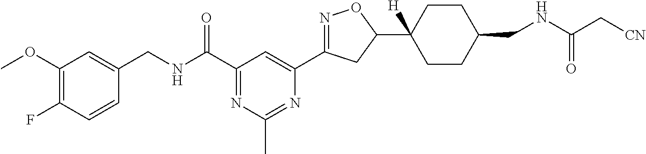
C1=CC(F)=C(OC)C=C1CNC(C1=NC(C)=NC(C2=NOC(C3([H])CCC(CNC(C[CN])=O)CC3)C2)=C1)=O
